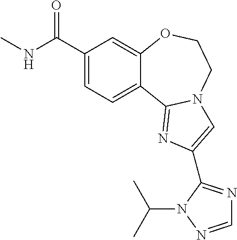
C1(C(NC)=O)=CC=C2C(=C1)OCCN1C2=NC(C2=NC=NN2C(C)C)=C1
